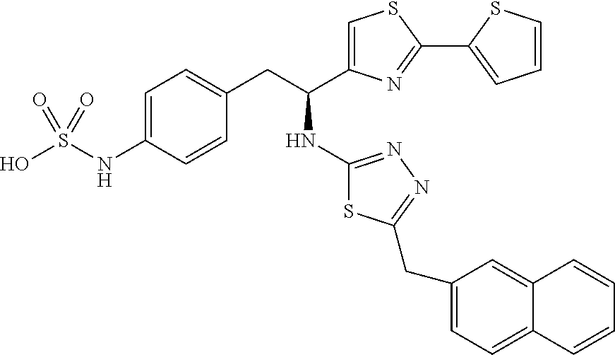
OS(=O)(NC1=CC=C(CC(NC2=NN=C(CC3=CC=C4C(=C3)C=CC=C4)S2)C2=CSC(C3=CC=CS3)=N2)C=C1)=O
